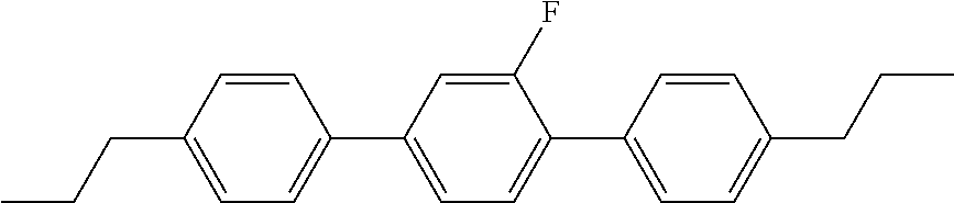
C1(C2=CC=C(C3=CC=C(CCC)C=C3)C(F)=C2)=CC=C(CCC)C=C1
